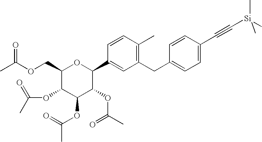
O(CC1C(OC(C)=O)C(OC(C)=O)C(OC(C)=O)C(C2=CC(CC3=CC=C(C#C[Si](C)(C)C)C=C3)=C(C)C=C2)O1)C(C)=O
